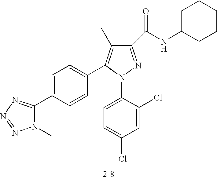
C1(C(NC2CCCCC2)=O)=NN(C2=CC=C(Cl)C=C2Cl)C(C2=CC=C(C3=NN=NN3C)C=C2)=C1C
